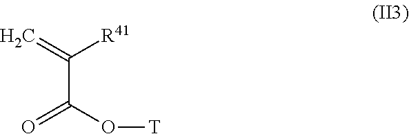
C(C(O[T])=O)(=C)[R41]
